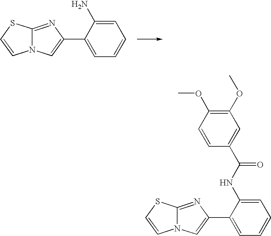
N12C(=NC(C3=CC=CC=C3N)=C1)SC=C2.N12C(=NC(C3=CC=CC=C3NC(C3=CC(OC)=C(OC)C=C3)=O)=C1)SC=C2
